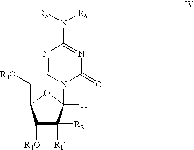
C1([R4O])C([R1])([R2])C([H])(N2C(=O)N=C(N([R5])[R6])N=C2)OC1C[R4O]
